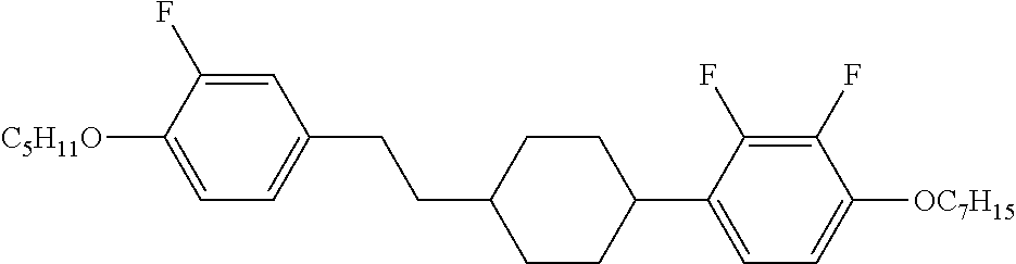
C1=C(F)C([C5H11O])=CC=C1CCC1CCC(C2=CC=C([OC7H15])C(F)=C2F)CC1
